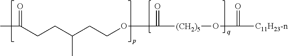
CC(CCC(CCOC([(CH2)5]OC(=O)[C11H23-n])=O)C)=O
